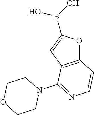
C12=C(C=C(B(O)O)O1)C(N1CCOCC1)=NC=C2
